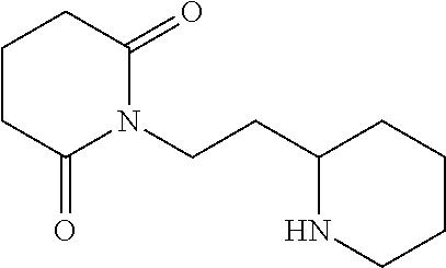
C1C(=O)N(CCC2NCCCC2)C(=O)CC1
